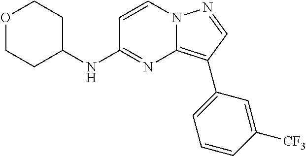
O1CCC(NC2=NC3=C(C4=CC=CC([CF3])=C4)C=NN3C=C2)CC1
